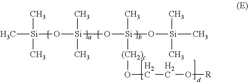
C[Si](O[Si](O[Si](O[Si](C)(C)C)(C)[(CH2)c]OCCO[R])(C)C)(C)C
